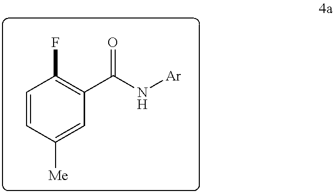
C1=CC([Me])=CC(C(N[Ar])=O)=C1F
